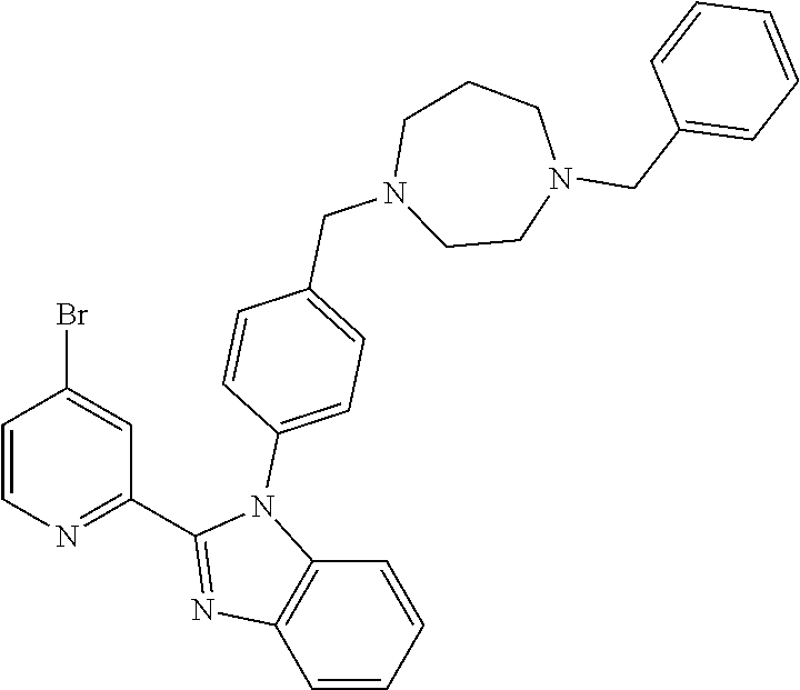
C1=CN=C(C2=NC3=C(N2C2=CC=C(CN4CCN(CC5=CC=CC=C5)CCC4)C=C2)C=CC=C3)C=C1Br
